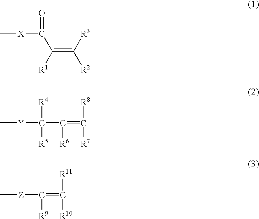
[X](C(C(=C([R2])[R3])[R1])=O)C.C(C(=C([R7])[R8])[R6])([R4])([R5])[Y]C.[Z](C(=C([R10])[R11])[R9])C
